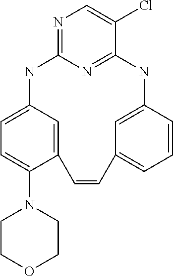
C1COCCN1C1=CC=C2C=C1C=CC1=CC=CC(=C1)NC1=NC(=NC=C1Cl)N2
